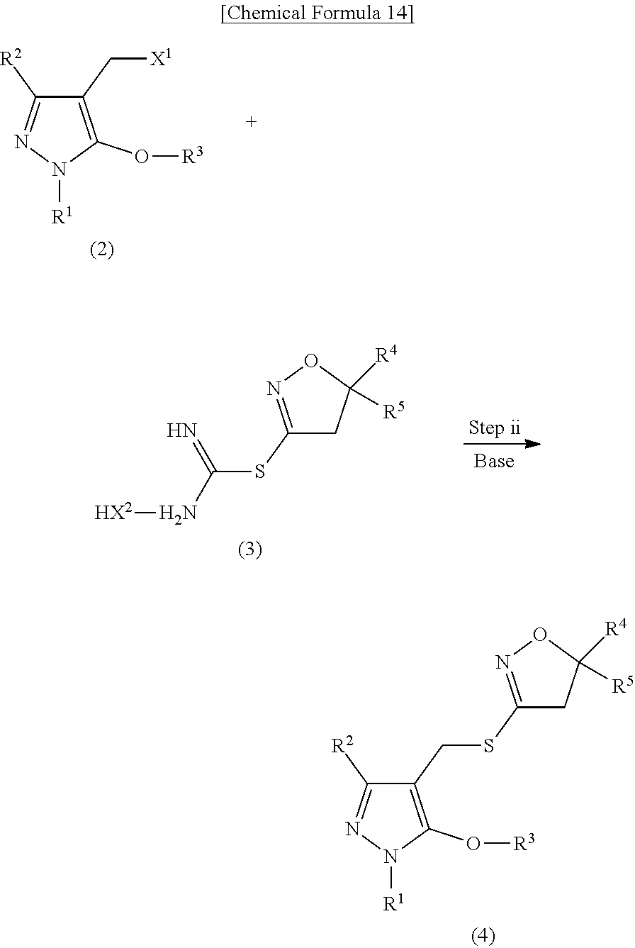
C1(SCC2=C(O[R3])N([R1])N=C2[R2])=NOC([R4])([R5])C1.C1(C[X1])=C(O[R3])N([R1])N=C1[R2].C1(SC(N[HX2])=N)=NOC([R4])([R5])C1
